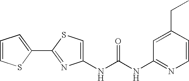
C1(NC(NC2=NC=CC(CC)=C2)=O)=CSC(C2=CC=CS2)=N1
